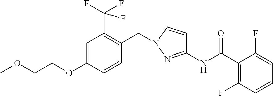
C1=CC(OCCOC)=CC(C(F)(F)F)=C1CN1C=CC(NC(C2=C(F)C=CC=C2F)=O)=N1
